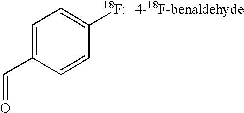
C1=C(C=O)C=CC([18F])=C1.[4-18F-benaldehyde]
